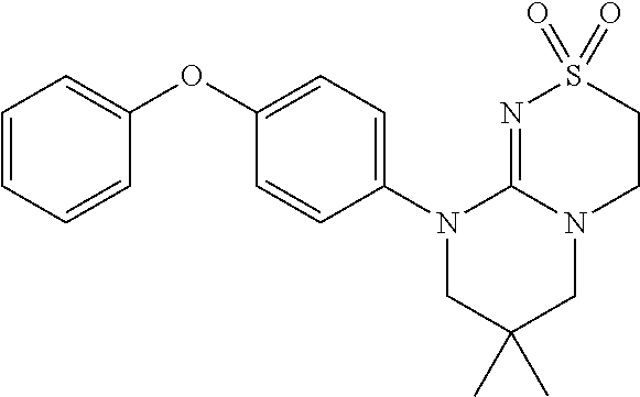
C1=CC=CC(OC2=CC=C(N3CC(C)(C)CN4C3=NS(=O)(=O)CC4)C=C2)=C1
